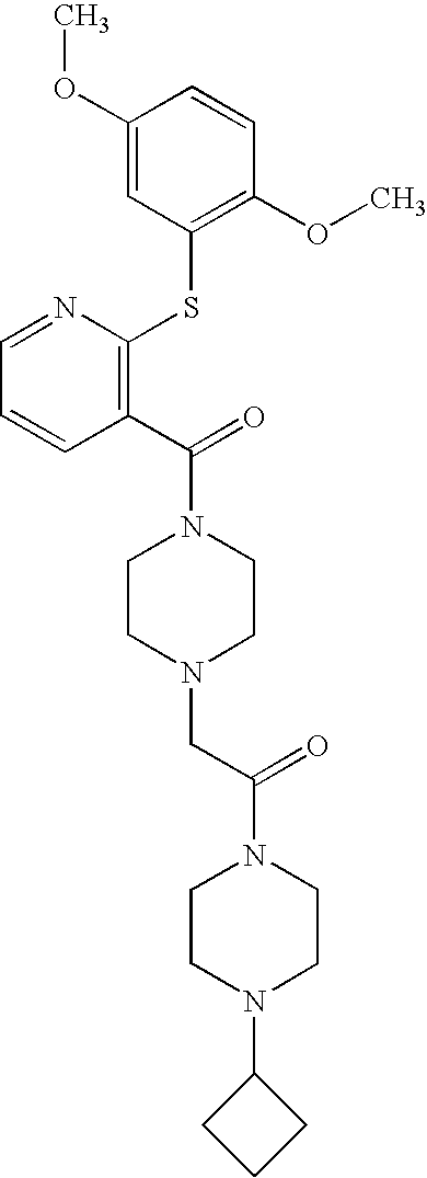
C1(C(=O)N2CCN(CC(N3CCN(C4CCC4)CC3)=O)CC2)=C(SC2=C(OC)C=CC(OC)=C2)N=CC=C1
